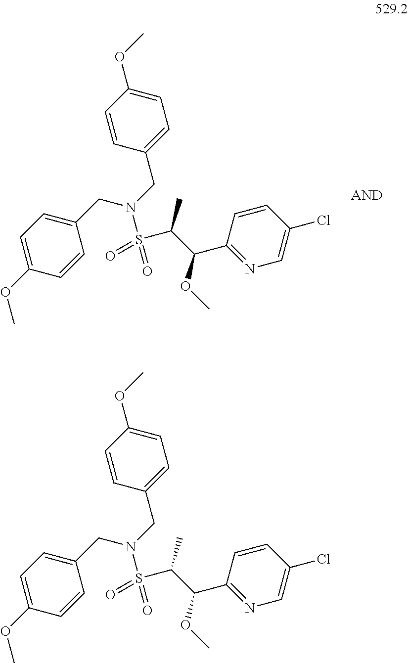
C1=C(OC)C=CC(CN(CC2=CC=C(OC)C=C2)S(C(C(C2=NC=C(Cl)C=C2)OC)C)(=O)=O)=C1.C1=C(OC)C=CC(CN(CC2=CC=C(OC)C=C2)S(C(C(C2=NC=C(Cl)C=C2)OC)C)(=O)=O)=C1
